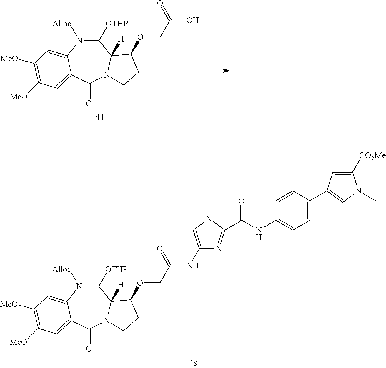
C1([OTHP])N([Alloc])C2=CC([MeO])=C([MeO])C=C2C(=O)N2C1([H])C(OCC(=O)O)CC2.C1([OTHP])N([Alloc])C2=CC([MeO])=C([MeO])C=C2C(=O)N2C1([H])C(OCC(=O)NC1=CN(C)C(C(=O)NC3=CC=C(C4=CN(C)C([CO2Me])=C4)C=C3)=N1)CC2
